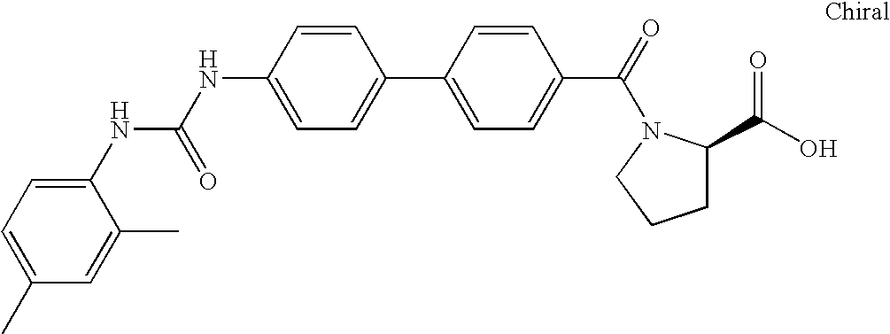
N(C1=CC=C(C2=CC=C(C(=O)N3C(C(O)=O)CCC3)C=C2)C=C1)C(=O)NC1=CC=C(C)C=C1C
